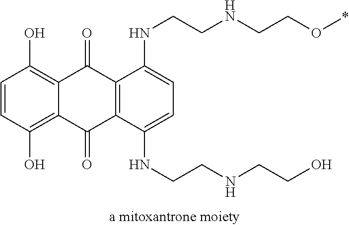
C1=CC(O)=C2C(=C1O)C(=O)C1=C(C2=O)C(NCCNCCO)=CC=C1NCCNCCO*
